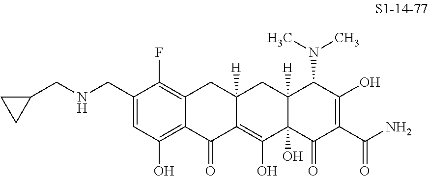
N(CC1=CC(O)=C2C(=C1F)CC1([H])C(=C(O)C3(O)C([H])(C1)C(N(C)C)C(O)=C(C(N)=O)C3=O)C2=O)CC1CC1
